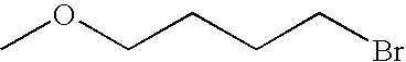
COCCCCBr
